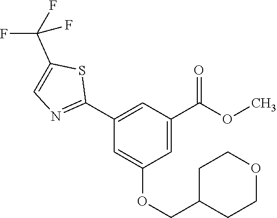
C1(C2=NC=C(C(F)(F)F)S2)=CC(C(OC)=O)=CC(OCC2CCOCC2)=C1
